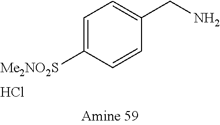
C1=CC(CN)=CC=C1[SO2NMe2].Cl
